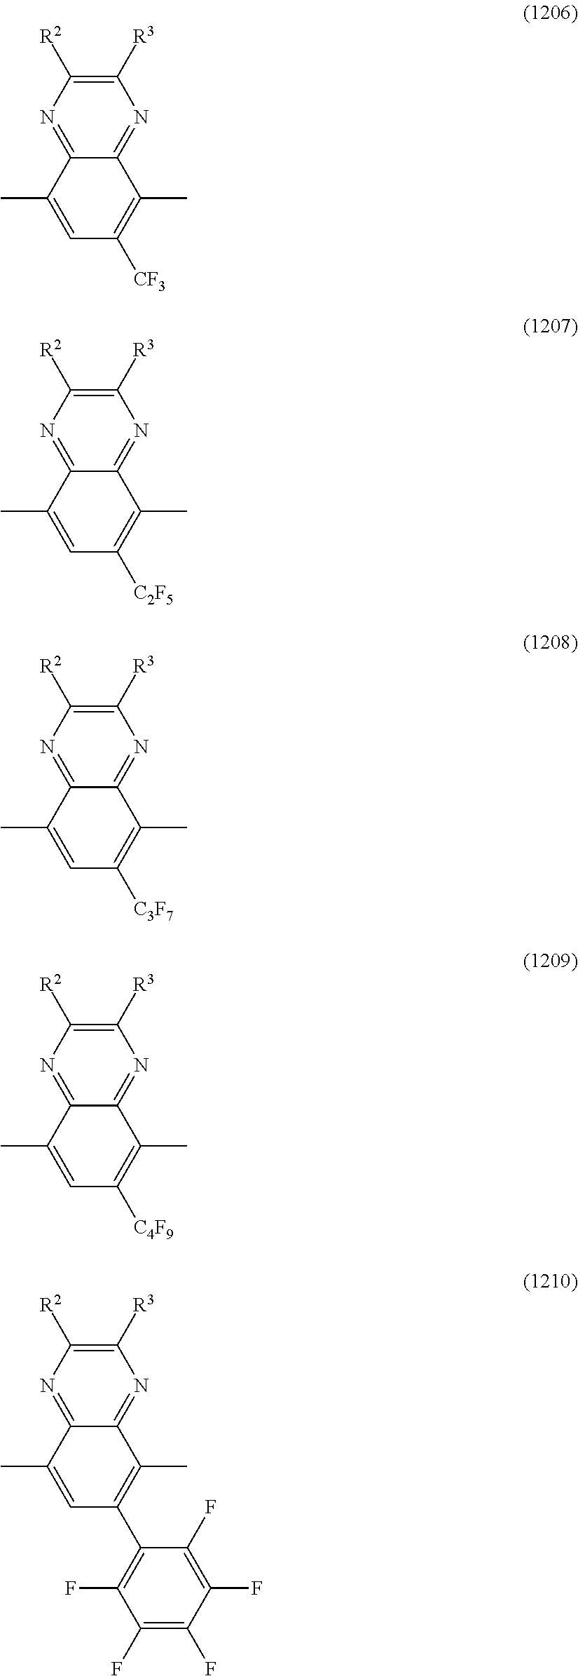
C1([R3])=C([R2])N=C2C(=N1)C(C)=C([CF3])C=C2C.C1([R3])=C([R2])N=C2C(=N1)C(C)=C([C2F5])C=C2C.C1([R3])=C([R2])N=C2C(=N1)C(C)=C([C3F7])C=C2C.C1([R3])=C([R2])N=C2C(=N1)C(C)=C([C4F9])C=C2C.C1([R3])=C([R2])N=C2C(=N1)C(C)=C(C1=C(F)C(F)=C(F)C(F)=C1F)C=C2C
